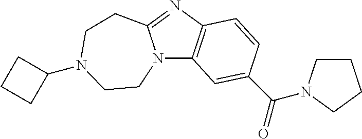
N12C3=C(N=C1CCN(C1CCC1)CC2)C=CC(C(=O)N1CCCC1)=C3
